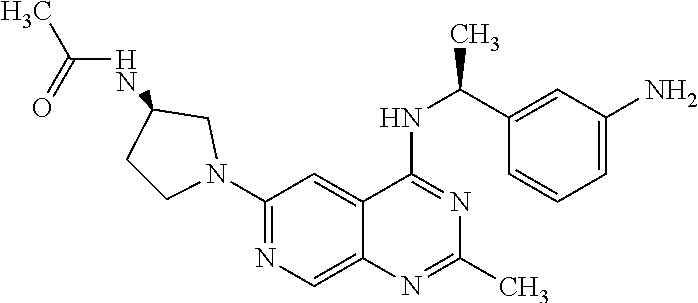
N(C1=NC(C)=NC2=CN=C(N3CCC(NC(C)=O)C3)C=C12)C(C1=CC(N)=CC=C1)C
